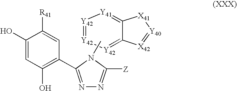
[Y42]1=[Y42][Y42]=C2C(=[Y41]1)[X41][Y40]=[X42]2.C1(O)=CC(O)=C(C2=NN=C([Z])N2C)C=C1[R41]
